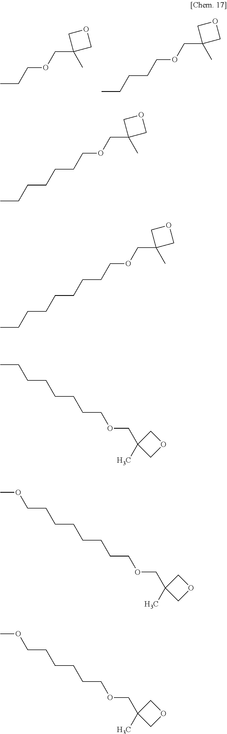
CCCOCC1(C)COC1.C(CCOCC1(C)COC1)CC.C(CCOCC1(C)COC1)CCCC.C(CCOCC1(C)COC1)CCCCCC.CCCCCCCCOCC1(C)COC1.C(CCCCCCCOCC1(C)COC1)OC.COCCCCCCOCC1(C)COC1
